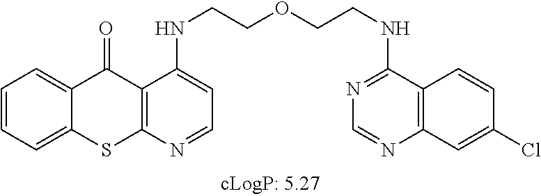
C1=CC=C2C(=C1)C(=O)C1=C(S2)N=CC=C1NCCOCCNC1=NC=NC2=C1C=CC(Cl)=C2
